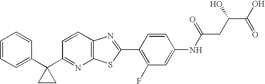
C1=CC=C(C2(C3=NC4=C(C=C3)N=C(C3=C(F)C=C(NC(CC(C(O)=O)O)=O)C=C3)S4)CC2)C=C1
